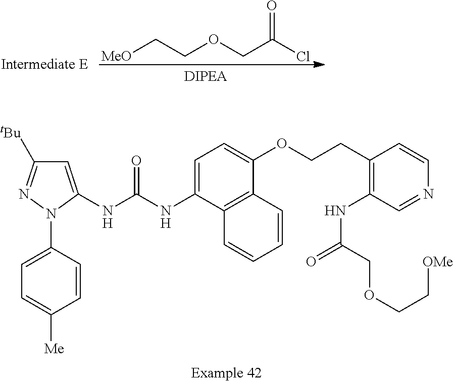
C1=C(N2C(NC(NC3=CC=C(OCCC4=C(NC(COCC[OMe])=O)C=NC=C4)C4=C3C=CC=C4)=O)=CC([tBu])=N2)C=CC([Me])=C1.[MeO]CCOCC(Cl)=O
